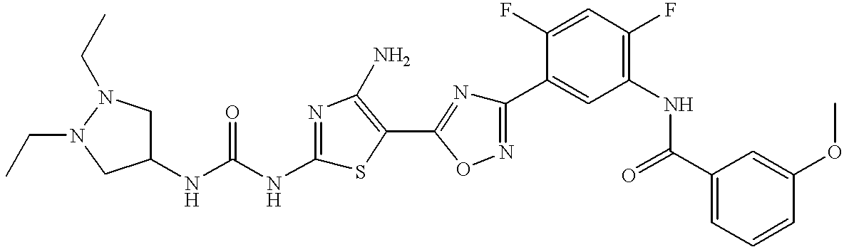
C1(NC(NC2=NC(N)=C(C3=NC(C4=CC(NC(C5=CC=CC(OC)=C5)=O)=C(F)C=C4F)=NO3)S2)=O)CN(CC)N(CC)C1
